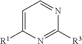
C1=C([R1])N=C([R3])N=C1
